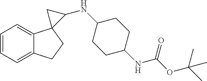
C1=CC=C2C(=C1)CCC21C(NC2CCC(NC(OC(C)(C)C)=O)CC2)C1
